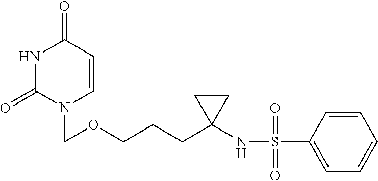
N1C(=O)N(COCCCC2(NS(C3=CC=CC=C3)(=O)=O)CC2)C=CC1=O
